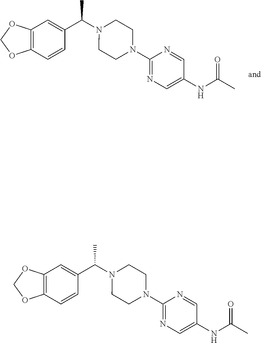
C12=C(C=CC(C(N3CCN(C4=NC=C(NC(C)=O)C=N4)CC3)C)=C1)OCO2.C12=C(C=CC(C(N3CCN(C4=NC=C(NC(C)=O)C=N4)CC3)C)=C1)OCO2
